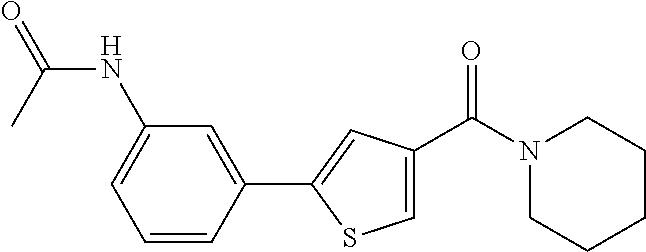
C1=CC(C2=CC(C(N3CCCCC3)=O)=CS2)=CC(NC(=O)C)=C1
